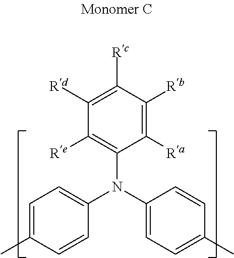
C1=C(C)C=CC(N(C2=CC=C(C)C=C2)C2=C([Re])C([Rd])=C([Rc])C([Rb])=C2[Ra])=C1
